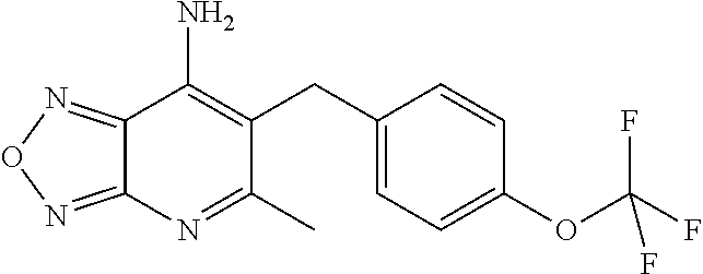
C1(CC2=CC=C(OC(F)(F)F)C=C2)=C(N)C2=NON=C2N=C1C
